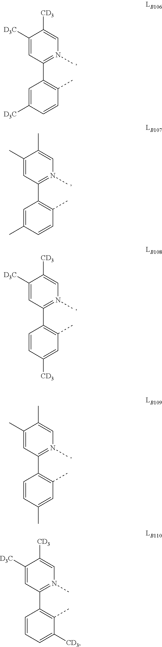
C1(C)=CC(C2=C(C)C=CC(C)=C2)=N(C)C=C1C.C1([D3C])=CC(C2=C(C)C=CC([D3C])=C2)=N(C)C=C1[CD3].C1([D3C])=CC(C2=C(C)C([CD3])=CC=C2)=N(C)C=C1[CD3].C1([D3C])=CC(C2=C(C)C=C([CD3])C=C2)=N(C)C=C1[CD3].C1(C)=CC(C2=C(C)C=C(C)C=C2)=N(C)C=C1C
